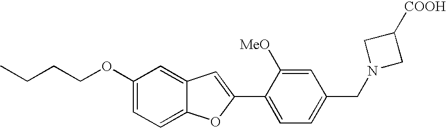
C1(OCCCC)=CC=C2C(=C1)C=C(C1=CC=C(CN3CC([COOH])C3)C=C1[MeO])O2
